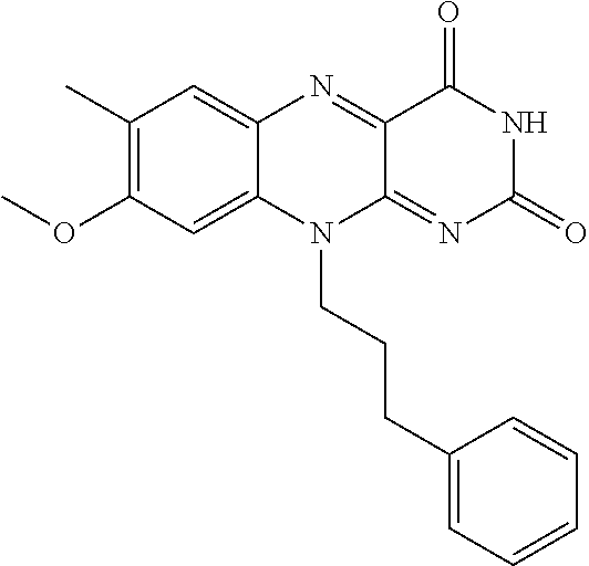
C1(C)=C(OC)C=C2C(=C1)N=C1C(=NC(=O)NC1=O)N2CCCC1=CC=CC=C1
